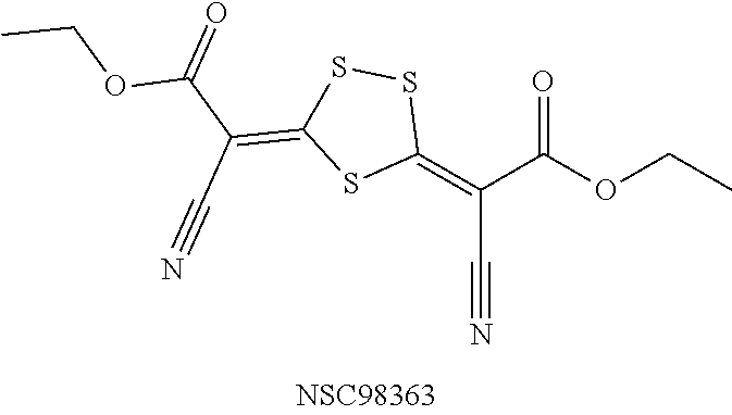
CCOC(C(=C1SSC(=C(C(OCC)=O)C#N)S1)C#N)=O
